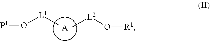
[A].[P1]O[L1]C.C[L2]O[R1]
